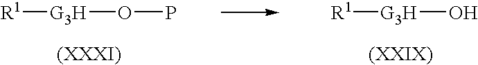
[R1][G3H]OP.[R1][G3H]O
